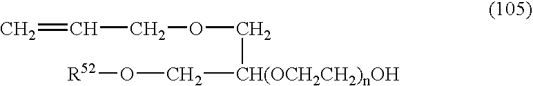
C=CCOC[CH(OCH2CH2)nOH]CO[R52]
